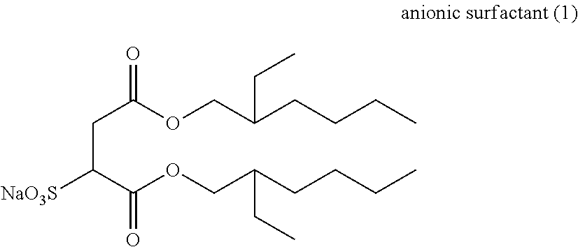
C(C(C(OCC(CCCC)CC)=O)[NaO3S])C(OCC(CCCC)CC)=O
